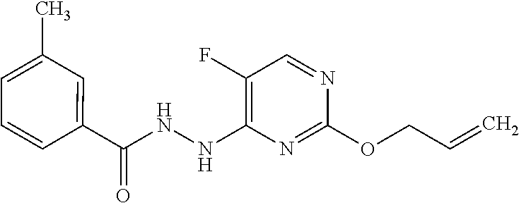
C(NNC1=C(F)C=NC(OCC=C)=N1)(C1=CC(C)=CC=C1)=O
